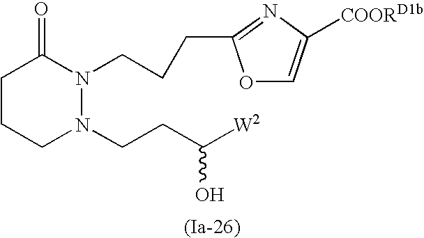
C1CCN(CCC([W2])O)N(CCCC2=NC([COORD1b])=CO2)C1=O
